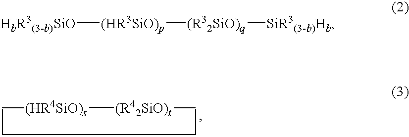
[(HR4SiO)s][(R42SiO)t].[HbR3(3-b)SiO][(HR3SiO)p][(R32SiO)q][SiR3(3-b)Hb]
